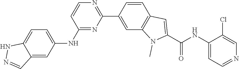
N1=C(NC2=CC=C3NN=CC3=C2)C=CN=C1C1=CC2=C(C=C1)C=C(C(NC1=CC=NC=C1Cl)=O)N2C
